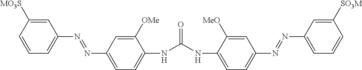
C1=C([MO3S])C=CC=C1N=NC1=CC=C(NC(NC2=CC=C(N=NC3=CC=CC([SO3M])=C3)C=C2[MeO])=O)C([OMe])=C1
